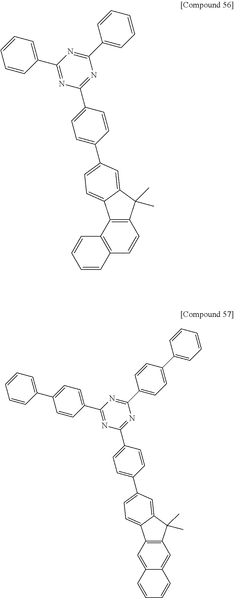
C1(C2=CC=C3C4=C(C=CC5=C4C=CC=C5)C(C)(C)C3=C2)=CC=C(C2=NC(C3=CC=CC=C3)=NC(C3=CC=CC=C3)=N2)C=C1.C1(C2=CC=C3C4=C(C=C5C(=C4)C=CC=C5)C(C)(C)C3=C2)=CC=C(C2=NC(C3=CC=C(C4=CC=CC=C4)C=C3)=NC(C3=CC=C(C4=CC=CC=C4)C=C3)=N2)C=C1
